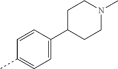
C1=CC(C2CCN(C)CC2)=CC=C1C
